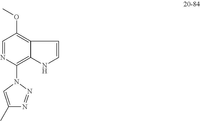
C1=NC(N2C=C(C)N=N2)=C2C(=C1OC)C=CN2
